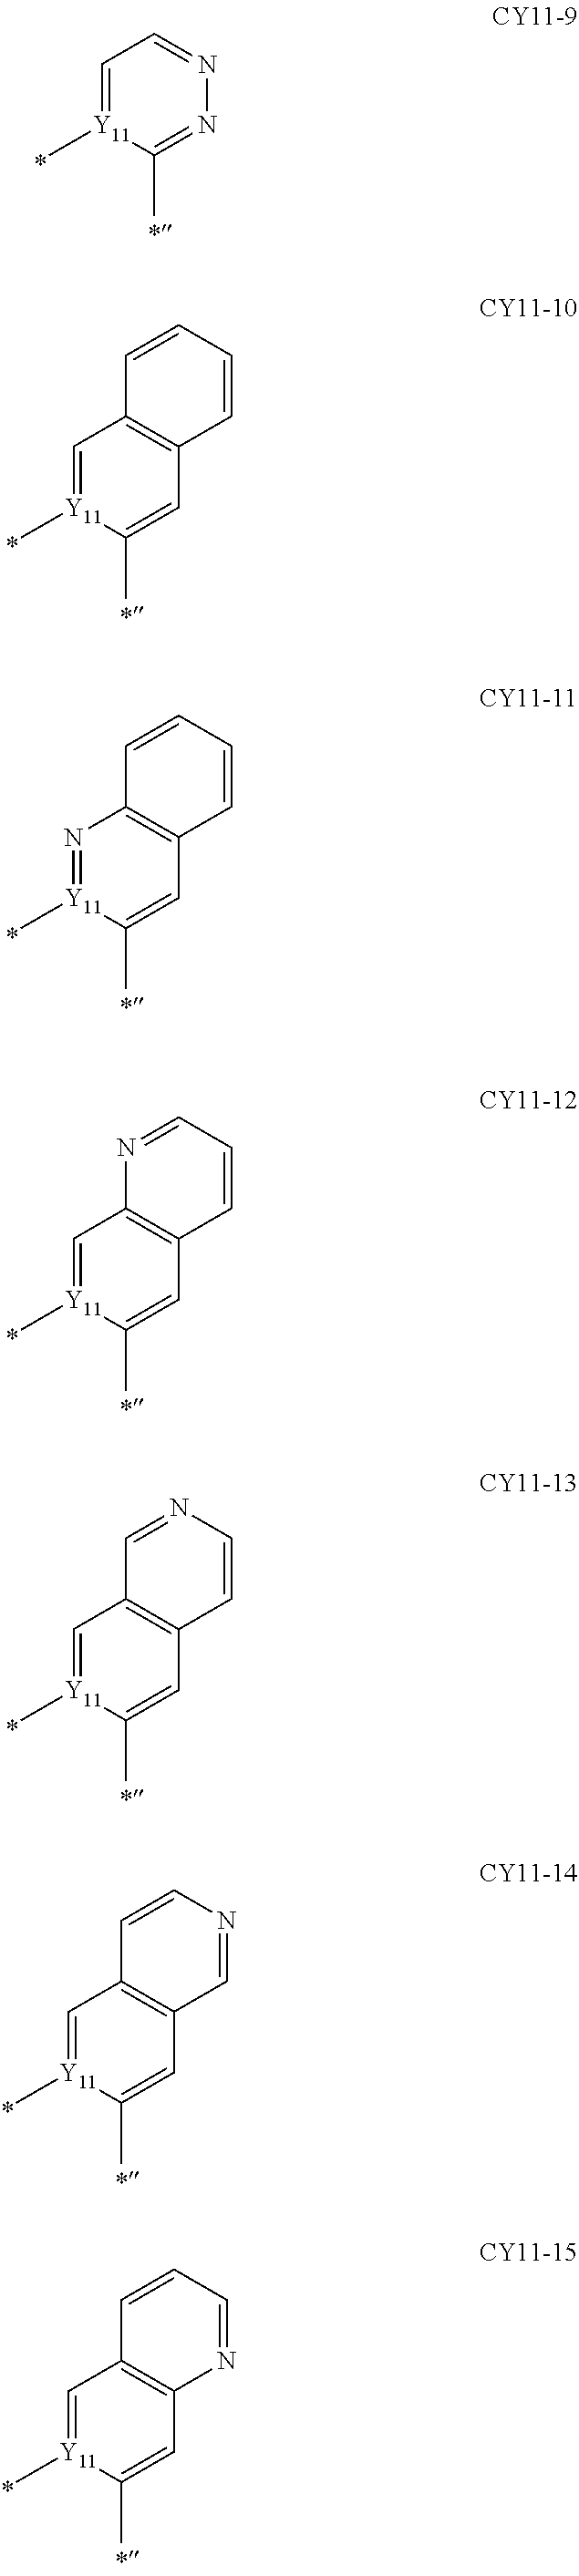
C1=[Y11](C)C(C)=NN=C1.C1=[Y11](C)C(C)=CC2=C1C=CC=C2.N1=[Y11](C)C(C)=CC2=C1C=CC=C2.C1=[Y11](C)C(C)=CC2=C1N=CC=C2.C1=[Y11](C)C(C)=CC2=C1C=NC=C2.C1=[Y11](C)C(C)=CC2=C1C=CN=C2.C1=[Y11](C)C(C)=CC2=C1C=CC=N2
